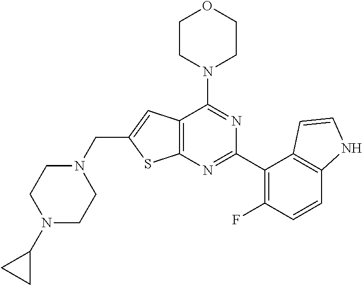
C12=C(N=C(C3=C(F)C=CC4=C3C=CN4)N=C1N1CCOCC1)SC(CN1CCN(C3CC3)CC1)=C2
